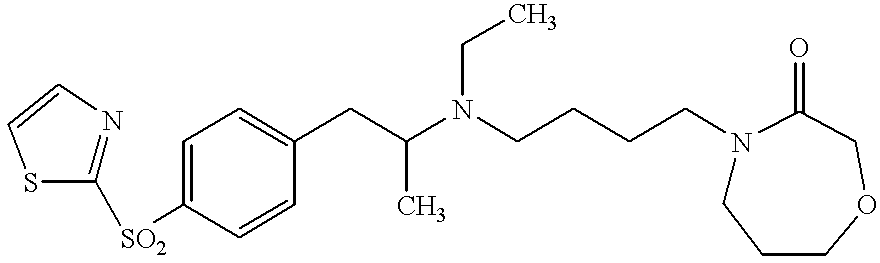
C1=CC([SO2]C2=NC=CS2)=CC=C1CC(N(CCCCN1CCCOCC1=O)CC)C
